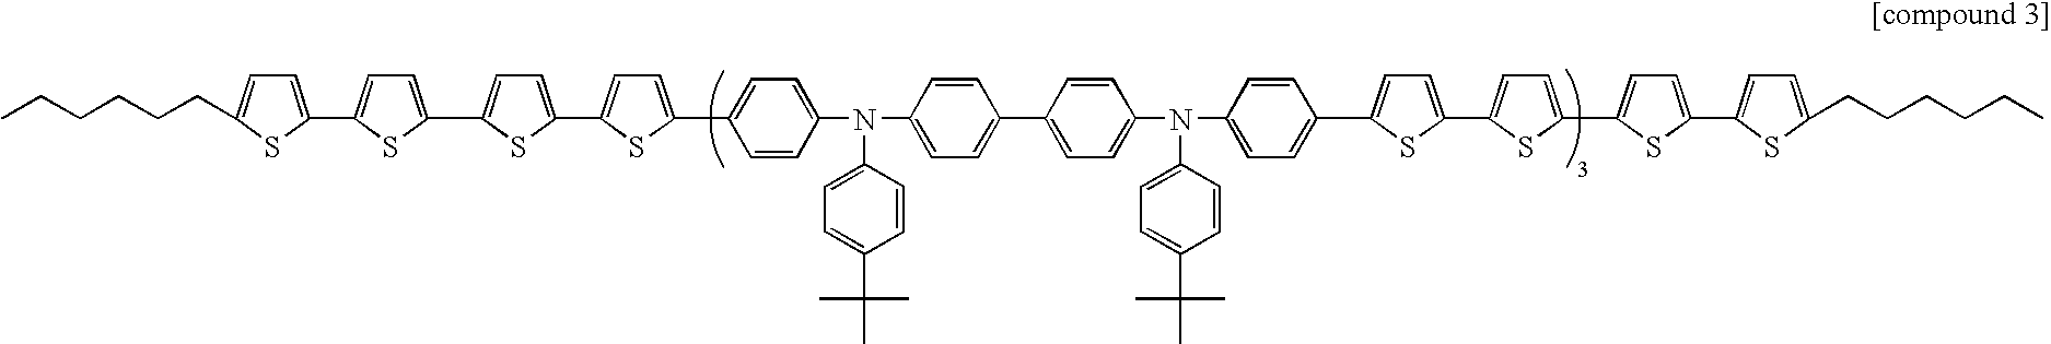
CCCCCCC1=CC=C(C2=CC=C(C3=CC=C(C4=CC=C(C5=CC=C(N(C6=CC=C(C7=CC=C(N(C8=CC=C(C9=CC=C(C%10=CC=C(C%11=CC=C(C%12=CC=C(CCCCCC)S%12)S%11)S%10)S9)C=C8)C8=CC=C(C(C)(C)C)C=C8)C=C7)C=C6)C6=CC=C(C(C)(C)C)C=C6)C=C5)S4)S3)S2)S1
